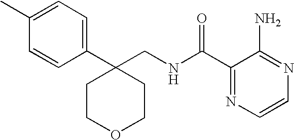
C1(C)=CC=C(C2(CNC(C3=NC=CN=C3N)=O)CCOCC2)C=C1
